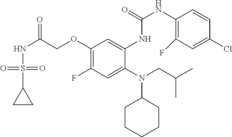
N(C(COC1=C(F)C=C(N(CC(C)C)C2CCCCC2)C(NC(NC2=C(F)C=C(Cl)C=C2)=O)=C1)=O)S(=O)(=O)C1CC1
